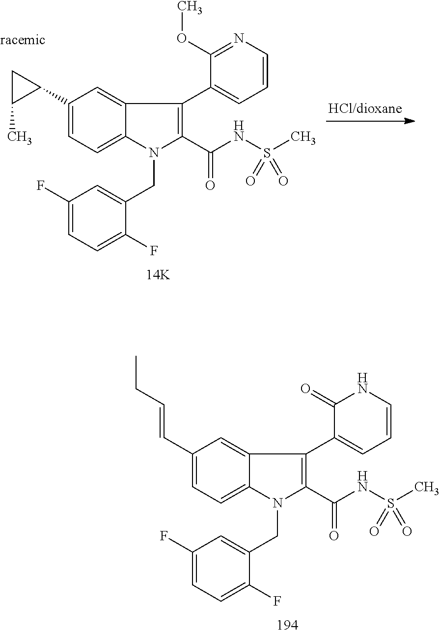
C1(C=CCC)=CC=C2C(=C1)C(C1=CC=CNC1=O)=C(C(NS(C)(=O)=O)=O)N2CC1=CC(F)=CC=C1F.C1(C2CC2C)=CC=C2C(=C1)C(C1=CC=CN=C1OC)=C(C(NS(C)(=O)=O)=O)N2CC1=CC(F)=CC=C1F
